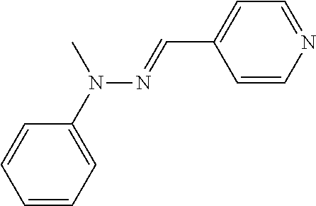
C1=CC=C(N(C)N=CC2=CC=NC=C2)C=C1
